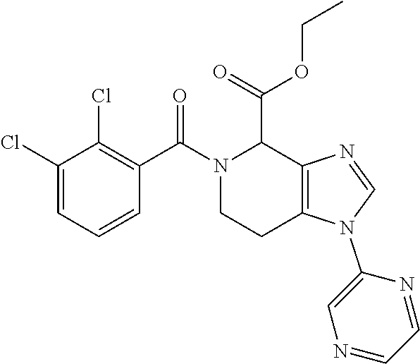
C1(Cl)=CC=CC(C(=O)N2CCC3=C(C2C(OCC)=O)N=CN3C2=CN=CC=N2)=C1Cl
